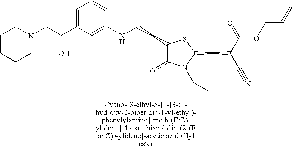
C1(CCNC2=CC(C(CN3CCCCC3)O)=CC=C2)C(=O)N(CC)C(CC(C(=O)OCC=C)C#N)S1
